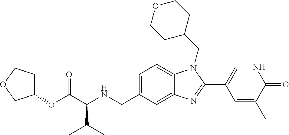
C(C(NCC1=CC=C2C(=C1)N=C(C1=CNC(=O)C(C)=C1)N2CC1CCOCC1)C(C)C)(=O)OC1CCOC1
